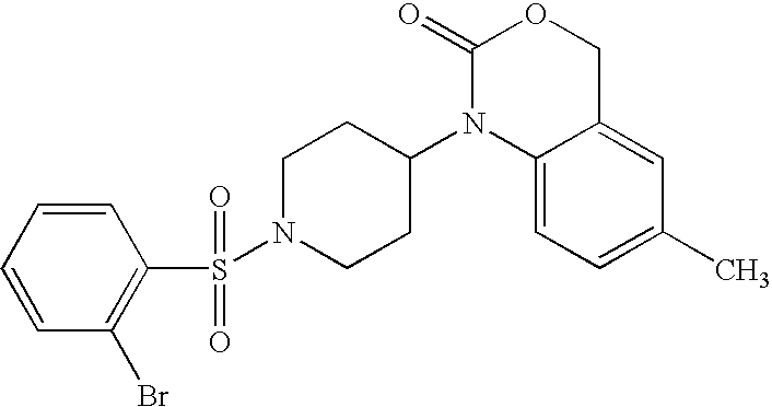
C1(=O)N(C2CCN(S(=O)(=O)C3=C(Br)C=CC=C3)CC2)C2=CC=C(C)C=C2CO1
